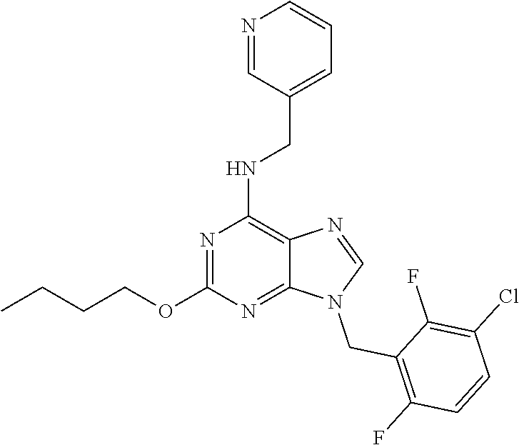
N1(CC2=C(F)C=CC(Cl)=C2F)C=NC2=C(NCC3=CC=CN=C3)N=C(OCCCC)N=C12
